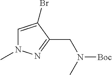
C1=C(Br)C(CN([Boc])C)=NN1C
